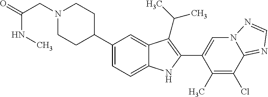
C1(C2CCN(CC(NC)=O)CC2)=CC=C2C(=C1)C(C(C)C)=C(C1=CN3C(=NC=N3)C(Cl)=C1C)N2
